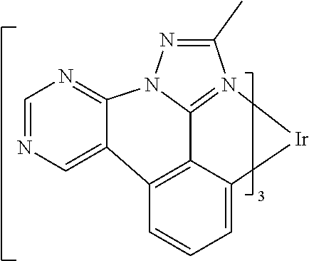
C1=NC=C2C3=C4C5=N(C(C)=NN5C2=N1)[Ir]C4=CC=C3
